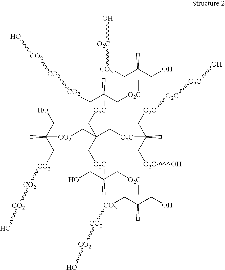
[CO2](CC(C[O2C]C(C)(C[O2C]O)C[O2C][O2C][O2C]O)(C[O2C]C(C)(C[O2C]C(C)(CO)C[CO2][CO2][CO2]O)CO)C[O2C]C(C)(C[O2C]C(C)(CO)C[CO2][O2C]O)C[CO2][CO2][CO2]O)C(C)(CO)C[CO2][CO2][CO2]O
